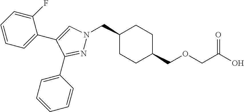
C1(CN2N=C(C3=CC=CC=C3)C(C3=CC=CC=C3F)=C2)CCC(COCC(O)=O)CC1
